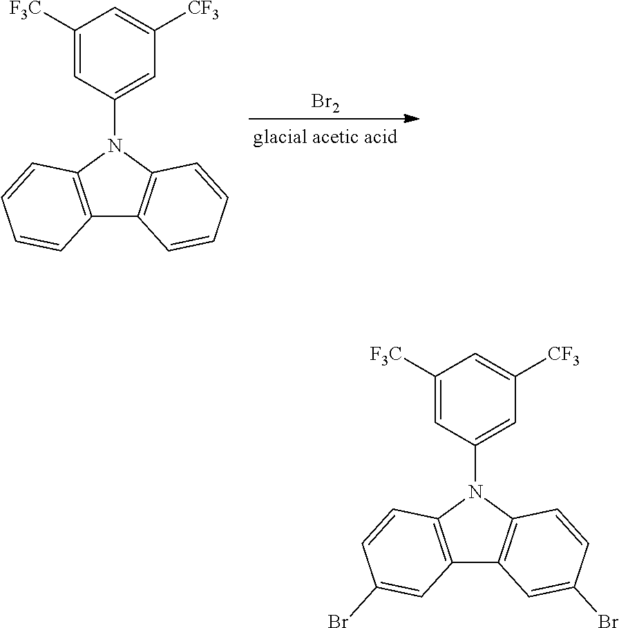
[Br2].C12=C(N(C3=CC([CF3])=CC([F3C])=C3)C3=C1C=CC=C3)C=CC=C2.C12=C(N(C3=CC([CF3])=CC([F3C])=C3)C3=C1C=C(Br)C=C3)C=CC(Br)=C2
